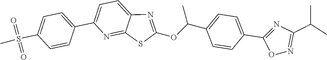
C1=C(C2=CC=C(S(C)(=O)=O)C=C2)N=C2C(=C1)N=C(OC(C1=CC=C(C3=NC(C(C)C)=NO3)C=C1)C)S2
